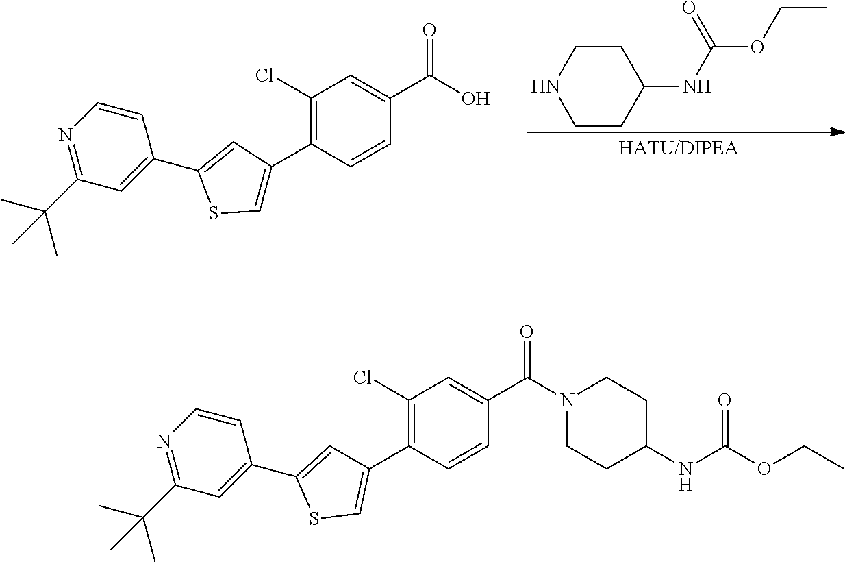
C1(Cl)=C(C2=CSC(C3=CC(C(C)(C)C)=NC=C3)=C2)C=CC(C(O)=O)=C1.C1NCCC(NC(OCC)=O)C1.C1(Cl)=C(C2=CSC(C3=CC(C(C)(C)C)=NC=C3)=C2)C=CC(C(N2CCC(NC(OCC)=O)CC2)=O)=C1
